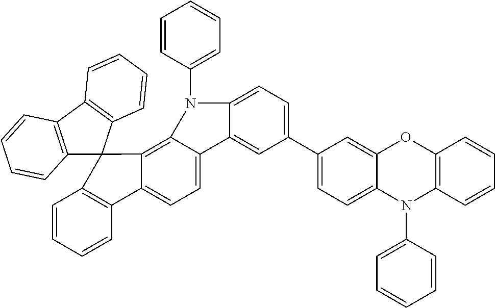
C1=CC=CC2=C1C1(C3=C4C(=CC=C23)C2=CC(C3=CC=C5C(=C3)OC3=C(N5C5=CC=CC=C5)C=CC=C3)=CC=C2N4C2=CC=CC=C2)C2=C(C3=C1C=CC=C3)C=CC=C2
